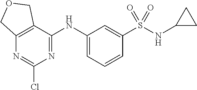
N(C1=CC=CC(S(NC2CC2)(=O)=O)=C1)C1=NC(Cl)=NC2=C1COC2
